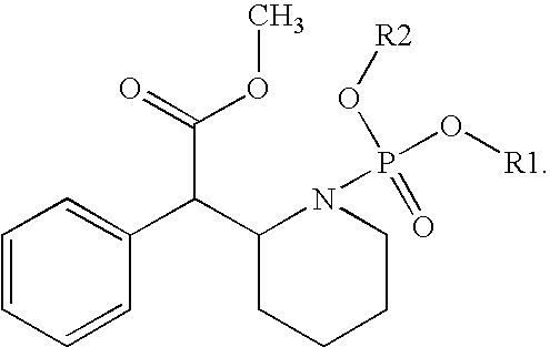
C1=CC=CC(C(C2CCCCN2P(=O)(O[R2])O[R1])C(=O)OC)=C1
